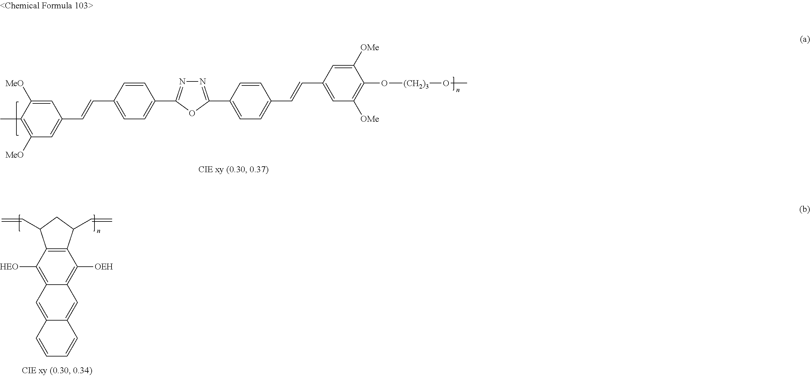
C1(C)=C([MeO])C=C(C=CC2=CC=C(C3=NN=C(C4=CC=C(C=CC5=CC([OMe])=C(O[(CH2)3]OC)C([OMe])=C5)C=C4)O3)C=C2)C=C1[MeO].C12=C(C(C=C)CC1C=C)C([OEH])=C1C(=C2[HEO])C=C2C(=C1)C=CC=C2
